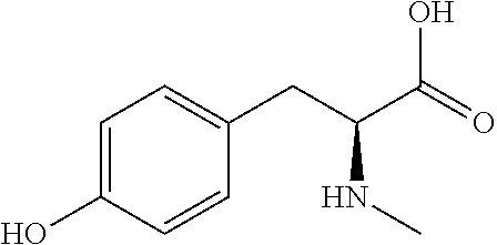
C1=C(O)C=CC(CC(C(=O)O)NC)=C1
